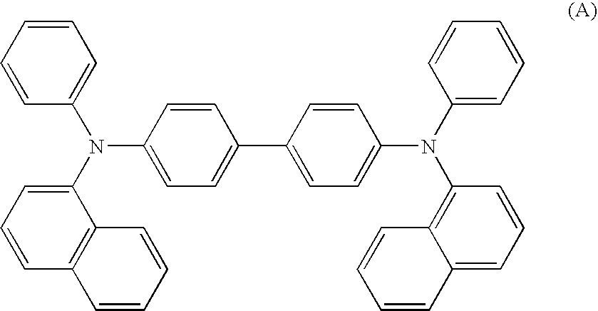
C1=CC(N(C2=CC=CC=C2)C2=CC=CC3=C2C=CC=C3)=CC=C1C1=CC=C(N(C2=CC=CC=C2)C2=C3C(=CC=C2)C=CC=C3)C=C1
